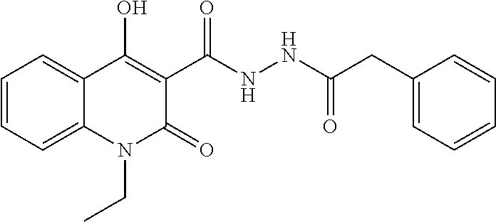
C1=CC=C2C(=C1)C(O)=C(C(NNC(CC1=CC=CC=C1)=O)=O)C(=O)N2CC
